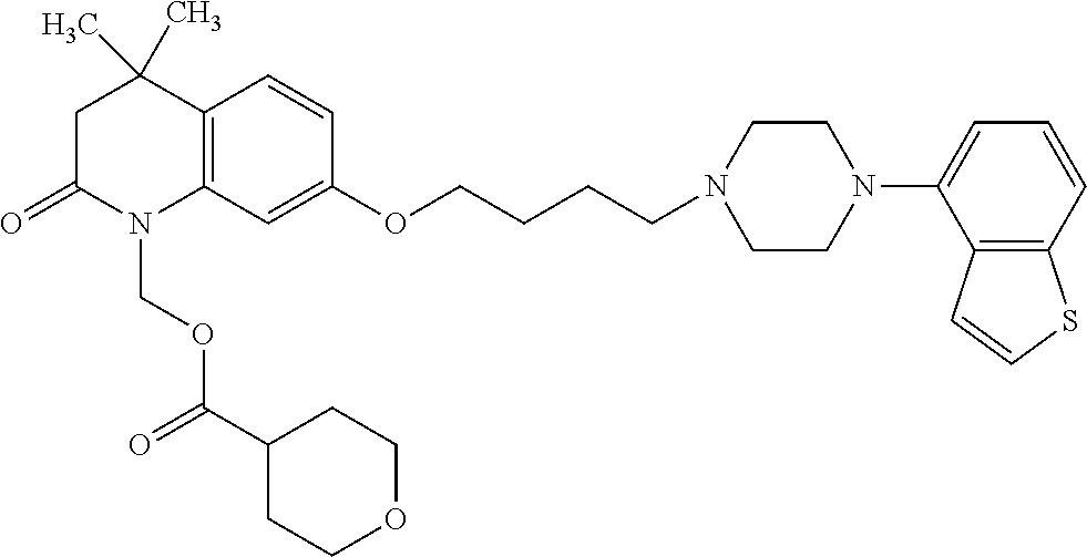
C12=C(C=C(OCCCCN3CCN(C4=CC=CC5=C4C=CS5)CC3)C=C1)N(COC(C1CCOCC1)=O)C(=O)CC2(C)C
